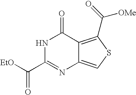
N1C(C([EtO])=O)=NC2=CSC(C([OMe])=O)=C2C1=O
